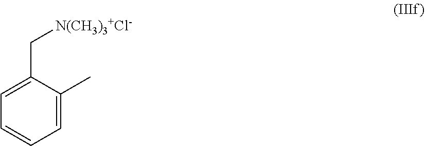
C1=C(C)C(C[N(CH3)3+Cl-])=CC=C1
